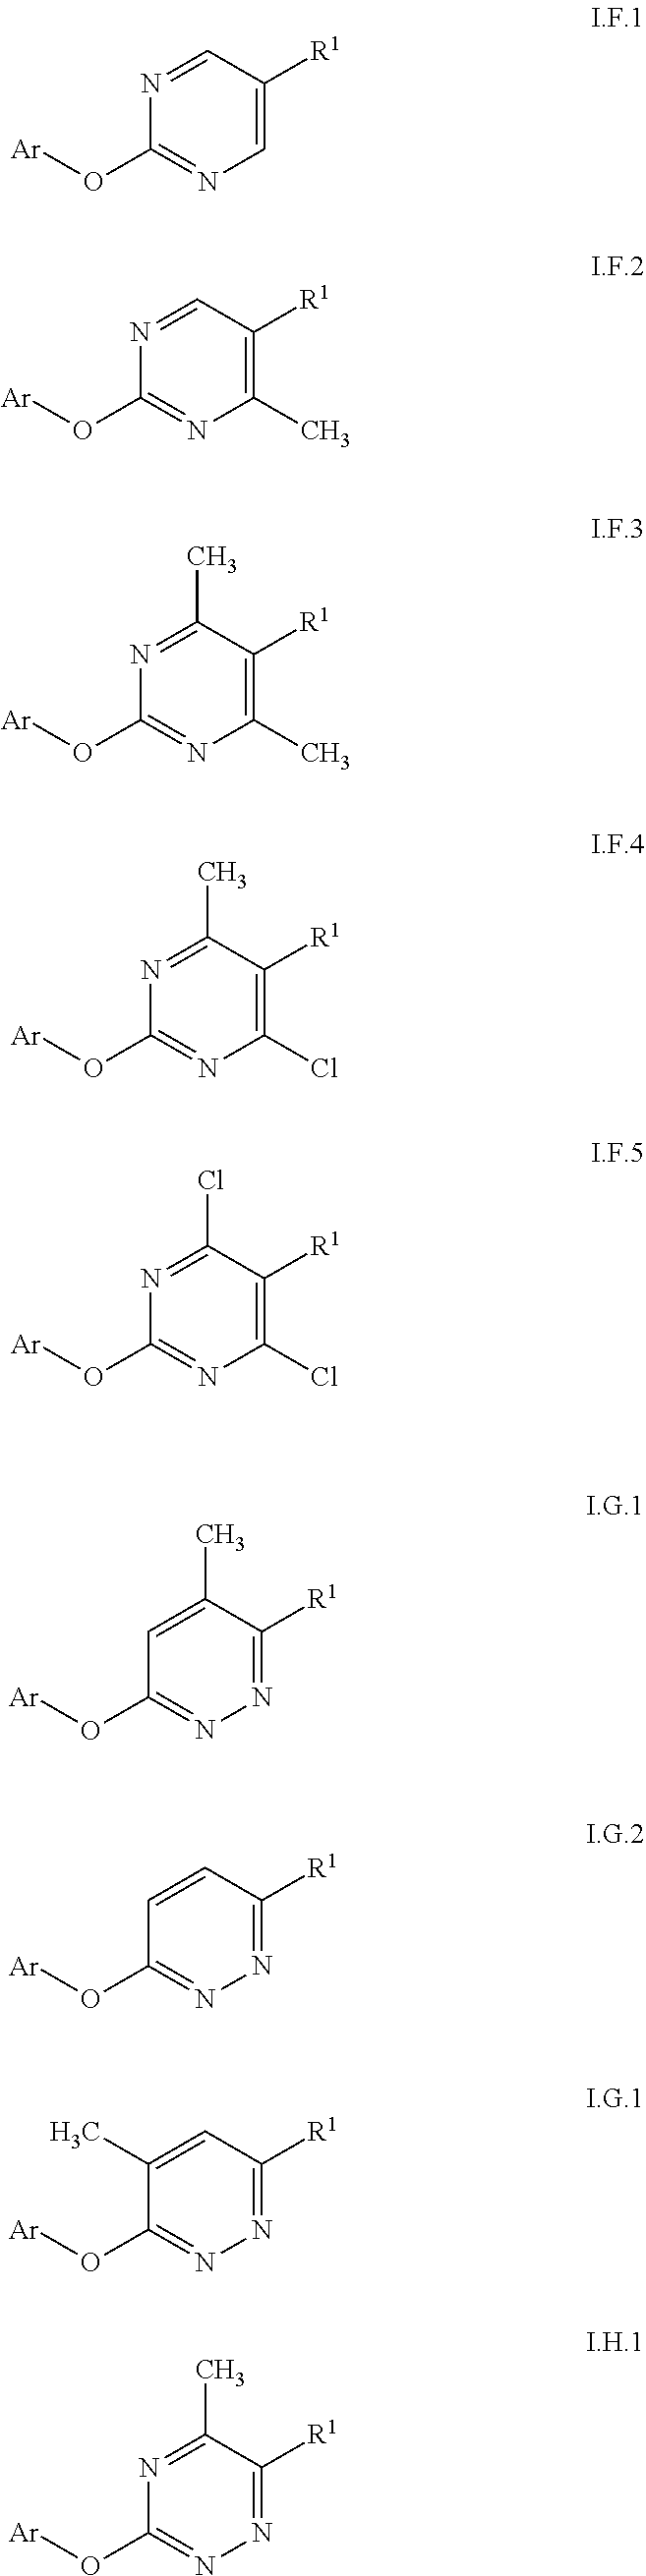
C1(O[Ar])=NC=C([R1])C=N1.C1(O[Ar])=NC(C)=C([R1])C=N1.C1(O[Ar])=NC(C)=C([R1])C(C)=N1.C1(O[Ar])=NC(Cl)=C([R1])C(C)=N1.C1(O[Ar])=NC(Cl)=C([R1])C(Cl)=N1.C1(O[Ar])=NN=C([R1])C(C)=C1.C1(O[Ar])=NN=C([R1])C=C1.C1(O[Ar])=NN=C([R1])C=C1C.C1(O[Ar])=NN=C([R1])C(C)=N1
